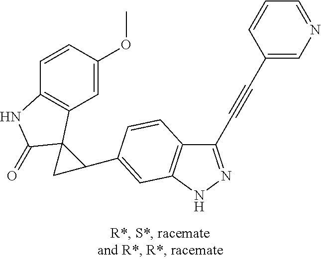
C1=CC(OC)=CC2=C1NC(=O)C21CC1C1=CC2=C(C(C#CC3=CN=CC=C3)=NN2)C=C1
